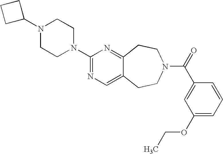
C1C(N2CCN(C3=NC=C4C(=N3)CCN(C(=O)C3=CC(OCC)=CC=C3)CC4)CC2)CC1
